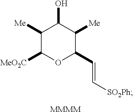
C1([Me])C([MeO2C])OC(C=C[SO2Ph])C([Me])C1O.[MMMM]
